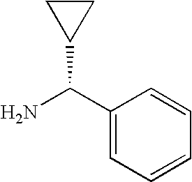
C1(C(N)C2CC2)=CC=CC=C1
